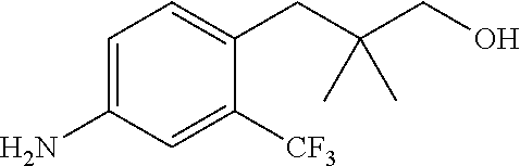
C1=C(N)C=C([CF3])C(CC(CO)(C)C)=C1
